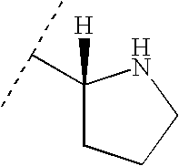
C1([H])(C(C)C)CCCN1
